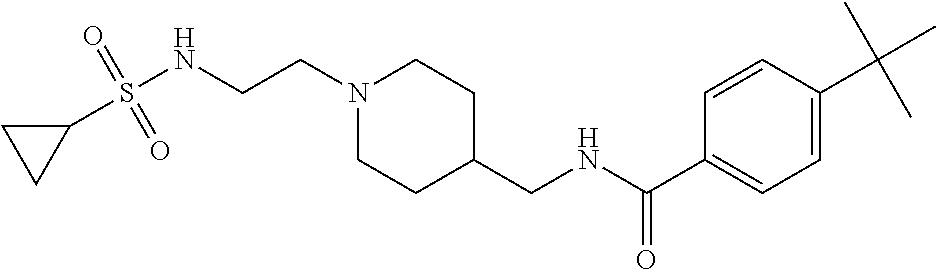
C1(S(NCCN2CCC(CNC(=O)C3=CC=C(C(C)(C)C)C=C3)CC2)(=O)=O)CC1
